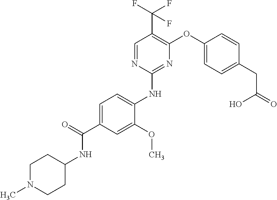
C1=C(C(=O)NC2CCN(C)CC2)C=C(OC)C(NC2=NC(OC3=CC=C(CC(=O)O)C=C3)=C(C(F)(F)F)C=N2)=C1
